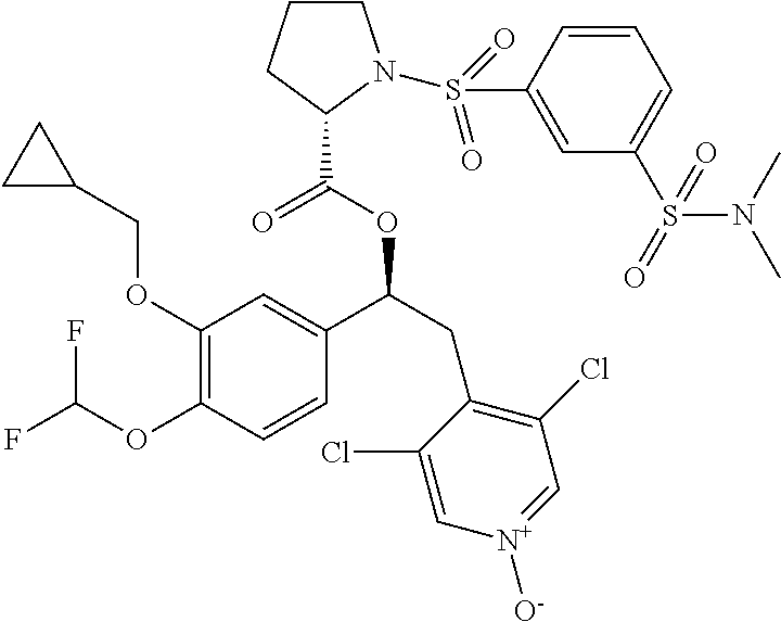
C1(OCC2CC2)=C(OC(F)F)C=CC(C(CC2=C(Cl)C=[N+]([O-])C=C2Cl)OC(=O)C2CCCN2S(C2=CC(S(N(C)C)(=O)=O)=CC=C2)(=O)=O)=C1
